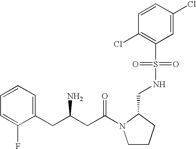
C1=CC=C(CC(CC(=O)N2CCCC2CNS(C2=C(Cl)C=CC(Cl)=C2)(=O)=O)N)C(F)=C1
